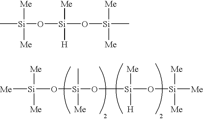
O([Si](O[Si](O[Si]([Me])([Me])[Me])([Me])[H])(C)[Me])[Si]([Me])([Me])[Me].C[Si](O[Si](O[Si](C)([Me])[Me])([Me])[H])([Me])[Me]
